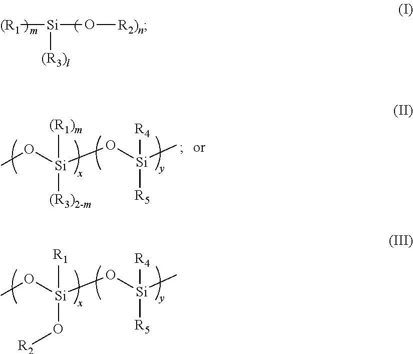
[(R1][Si](O[R2)n])[(R3)l].CO[Si](O[Si](C)([R4])[R5])([R1])O[R2].CO[Si](O[Si](C)([R4])[R5])([(R1)m])[(R3)2-m]
